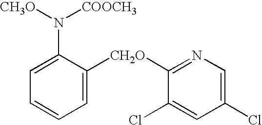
C1=C([CH2O]C2=NC=C(Cl)C=C2Cl)C(N([CH3O])[COOCH3])=CC=C1
